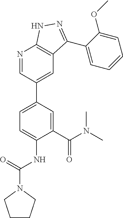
C1(C(N(C)C)=O)=CC(C2=CC3=C(N=C2)NN=C3C2=CC=CC=C2OC)=CC=C1NC(=O)N1CCCC1
